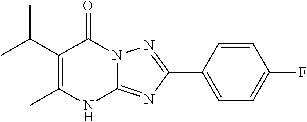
CC1=C(C(C)C)C(=O)N2C(=NC(C3=CC=C(F)C=C3)=N2)N1
